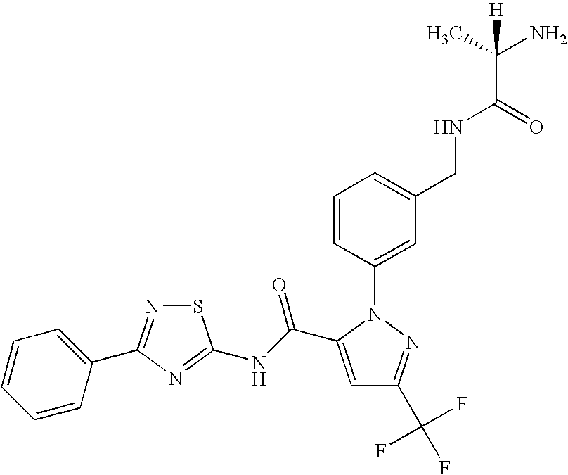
C1=C(C(NC2=NC(C3=CC=CC=C3)=NS2)=O)N(C2=CC(CNC(C(N)(C)[H])=O)=CC=C2)N=C1C(F)(F)F
